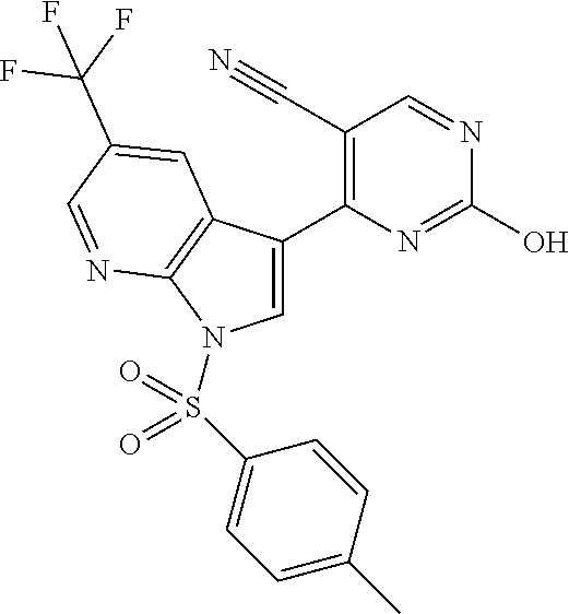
C1=C(C2=C(C#N)C=NC(O)=N2)C2=C(N1S(C1=CC=C(C)C=C1)(=O)=O)N=CC(C(F)(F)F)=C2
